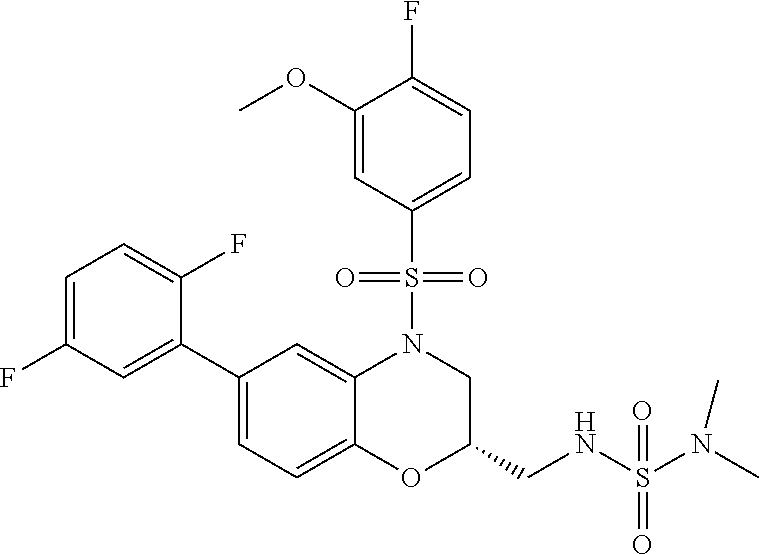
C1(C2=CC(F)=CC=C2F)=CC=C2C(=C1)N(S(C1=CC=C(F)C(OC)=C1)(=O)=O)CC(CNS(N(C)C)(=O)=O)O2
